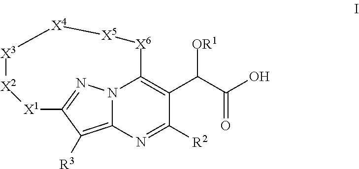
N12C3=C([R3])C(=N1)[X1][X2][X3][X4][X5][X6]C2=C(C(C(=O)O)[OR1])C([R2])=N3
